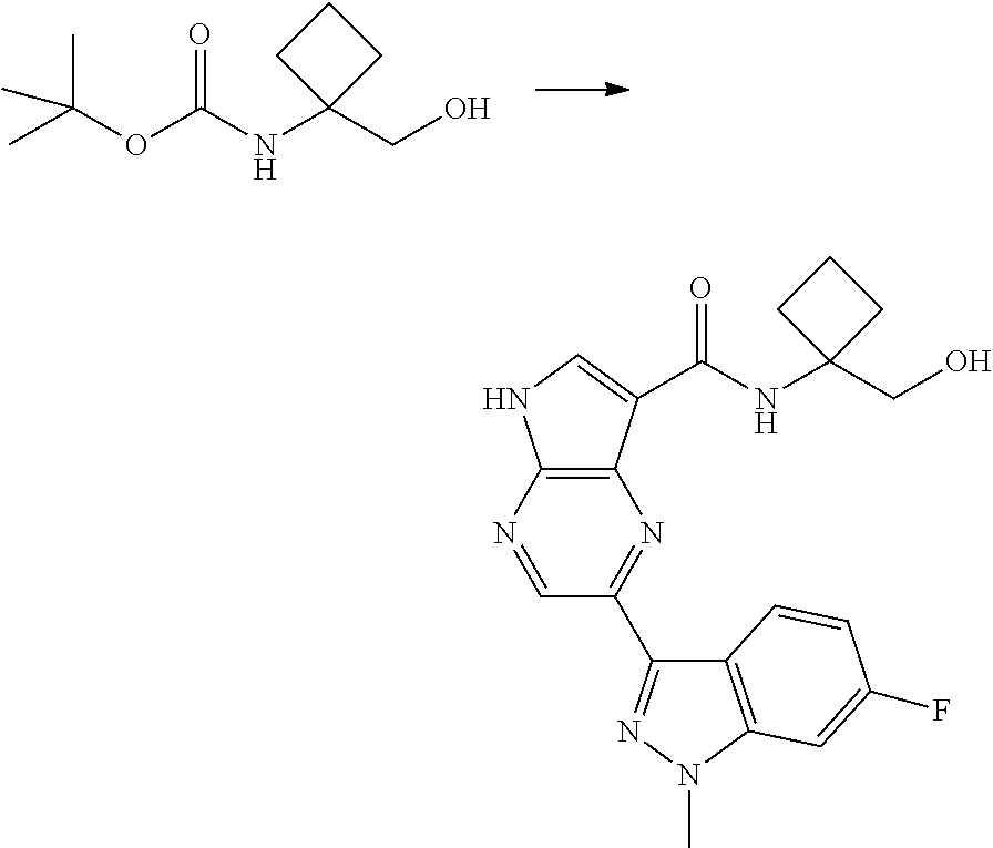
O(C(NC1(CO)CCC1)=O)C(C)(C)C.C12=C(N=CC(C3=NN(C)C4=C3C=CC(F)=C4)=N1)NC=C2C(NC1(CO)CCC1)=O
